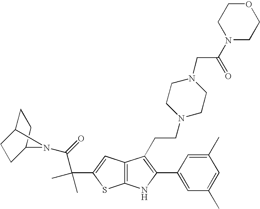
C1C2CCC(C1)N2C(=O)C(C)(C)C1=CC2=C(S1)NC(C1=CC(C)=CC(C)=C1)=C2CCN1CCN(CC(N2CCOCC2)=O)CC1
